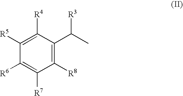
C1([R6])=C([R7])C([R8])=C(C(C)[R3])C([R4])=C1[R5]
